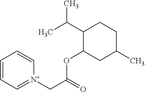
C1=CC=[N+](CC(=O)OC2CC(C)CCC2C(C)C)C=C1
